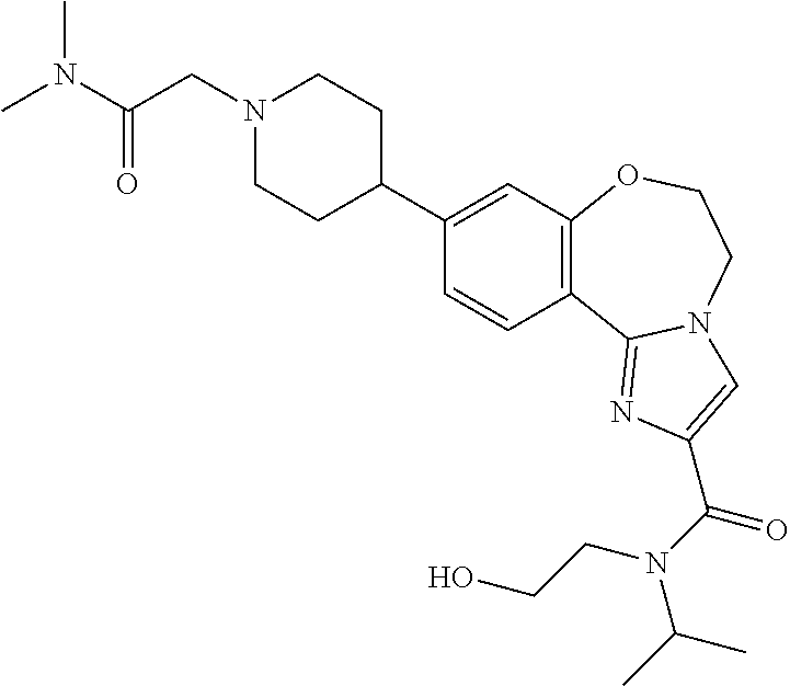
C1(C2CCN(CC(=O)N(C)C)CC2)=CC2=C(C=C1)C1=NC(C(=O)N(CCO)C(C)C)=CN1CCO2
